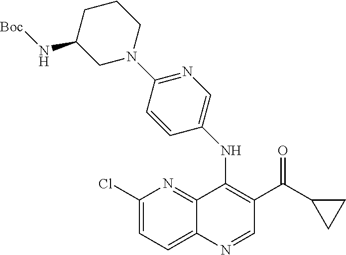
C1(Cl)=CC=C2C(=N1)C(NC1=CN=C(N3CCCC(N[Boc])C3)C=C1)=C(C(=O)C1CC1)C=N2
